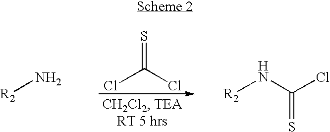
S=C(Cl)Cl.N[R2].N([R2])C(Cl)=S
